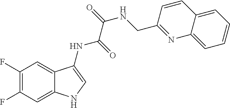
C1(F)=C(F)C=C2C(=C1)C(NC(=O)C(=O)NCC1=NC3=CC=CC=C3C=C1)=CN2
